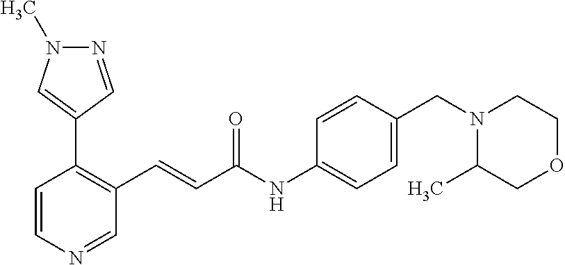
C1=CN=CC(C=CC(=O)NC2=CC=C(CN3C(C)COCC3)C=C2)=C1C1=CN(C)N=C1
